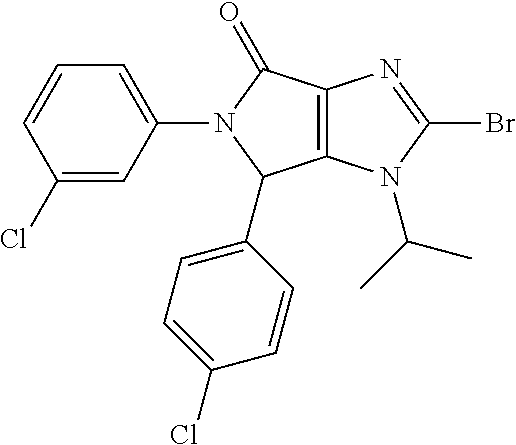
C12=C(N(C(C)C)C(Br)=N1)C(C1=CC=C(Cl)C=C1)N(C1=CC=CC(Cl)=C1)C2=O
